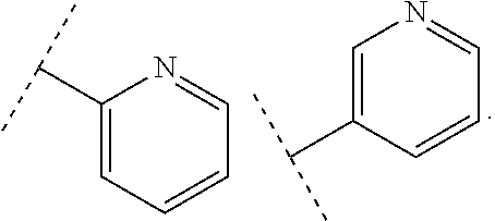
C1(C(C)C)=CC=CC=N1.C1=C(C(C)C)C=CC=N1
